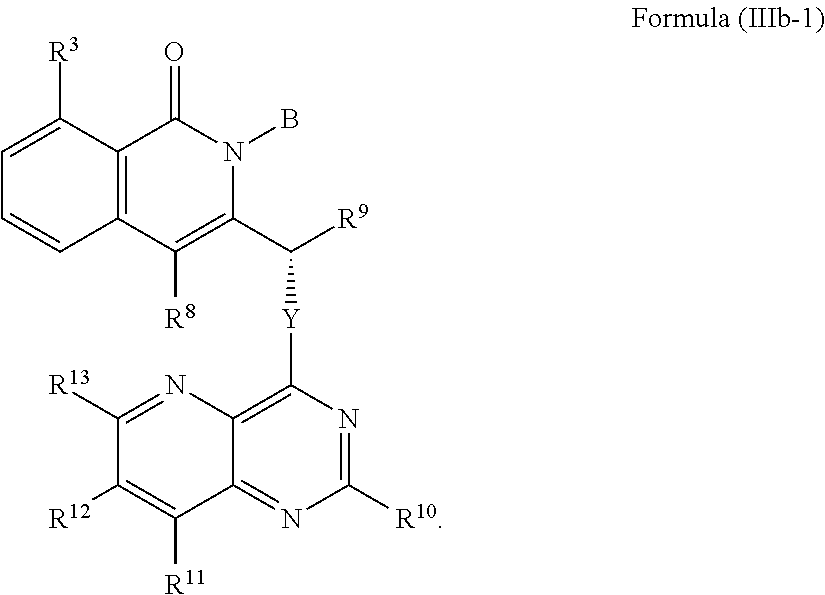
C1=C([R3])C2=C(C=C1)C([R8])=C(C([Y]C1=C3C(=NC([R10])=N1)C([R11])=C([R12])C([R13])=N3)[R9])N(B)C2=O
